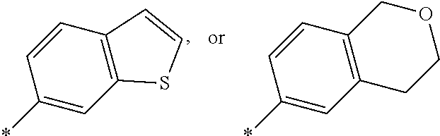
C1=CC(*)=CC2=C1C=CS2.C1=CC(*)=CC2=C1COCC2
